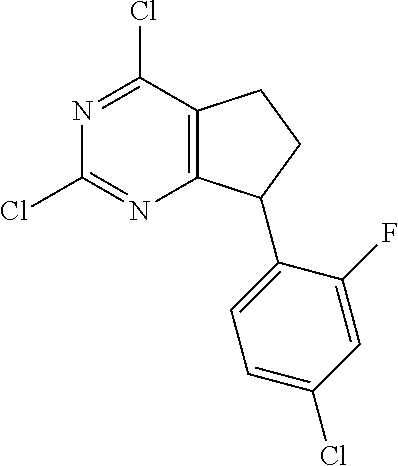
N1=C(Cl)C2=C(N=C1Cl)C(C1=CC=C(Cl)C=C1F)CC2
